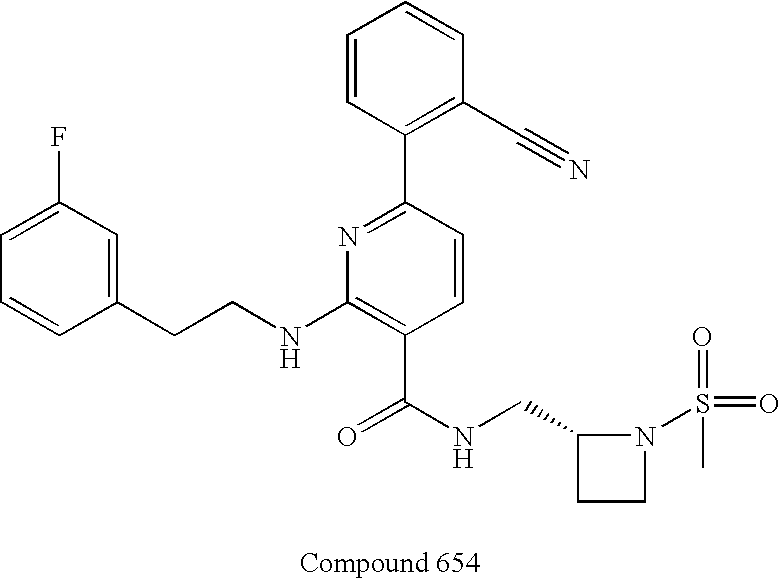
C1=CC(CCNC2=C(C(NCC3CCN3S(=O)(C)=O)=O)C=CC(C3=C(C#N)C=CC=C3)=N2)=CC(F)=C1
